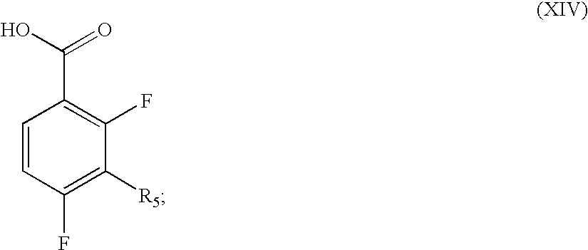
C1=CC(F)=C([R5])C(F)=C1C(O)=O
